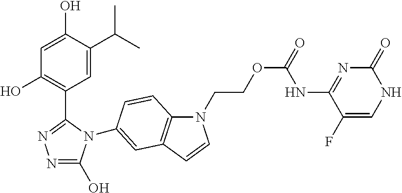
C1=C(O)C(C(C)C)=CC(C2=NN=C(O)N2C2=CC3=C(N(CCOC(=O)NC4=NC(=O)NC=C4F)C=C3)C=C2)=C1O
